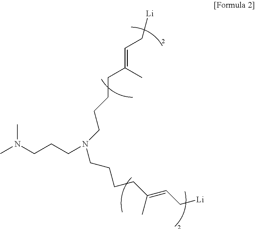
CN(CCCN(CCCCC(=CC[Li])C)CCCCC(=CC[Li])C)C
